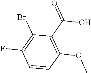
BrC1=C(F)C=CC(OC)=C1C(=O)O
